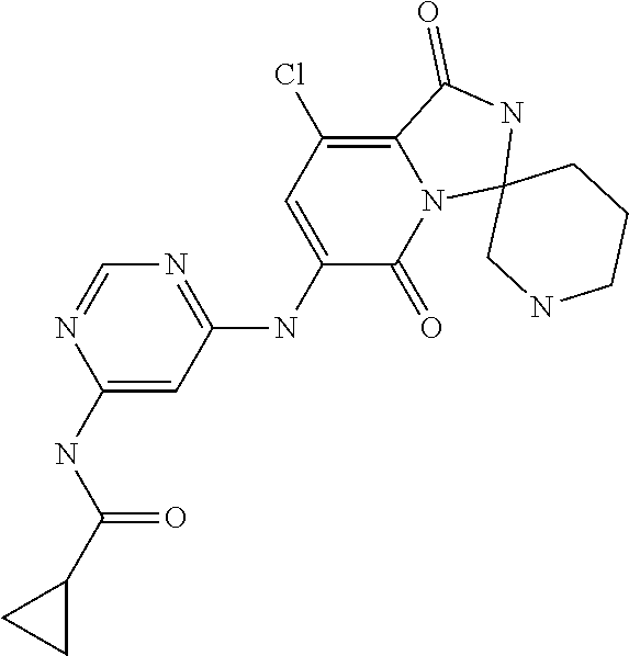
N1=C(NC2=CC(Cl)=C3N(C2=O)C2(NC3=O)CNCCC2)C=C(NC(C2CC2)=O)N=C1
